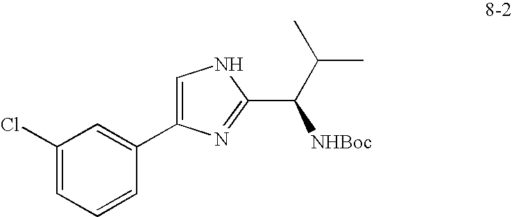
C1(Cl)=CC=CC(C2=CNC(C(C(C)C)[NHBoc])=N2)=C1
